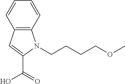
C12=C(C=CC=C1)N(CCCCOC)C(C(O)=O)=C2
